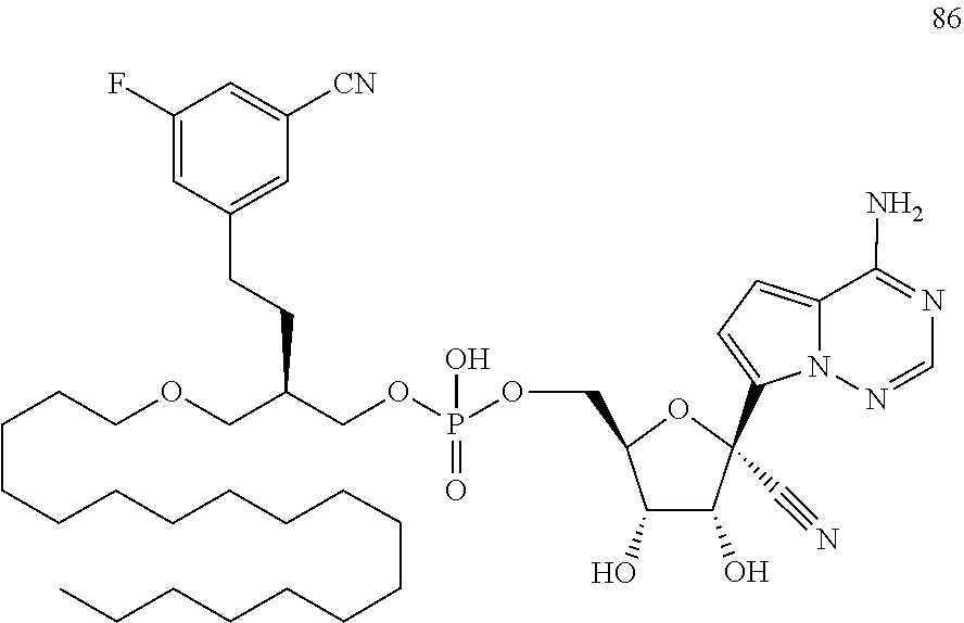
O(CC(CCC1=CC([CN])=CC(F)=C1)COCCCCCCCCCCCCCCCCCC)P(OCC1OC(C2=CC=C3C(N)=NC=NN32)(C#N)C(O)C1O)(=O)O
